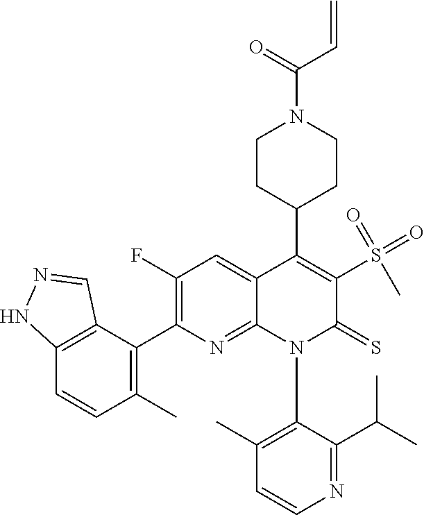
C1=CN=C(C(C)C)C(N2C(=S)C(S(=O)(=O)C)=C(C3CCN(C(C=C)=O)CC3)C3=CC(F)=C(C4=C(C)C=CC5=C4C=NN5)N=C23)=C1C
